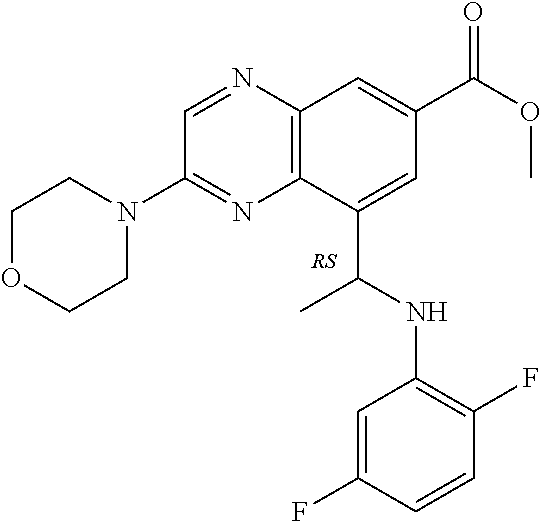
C12=C(N=CC(N3CCOCC3)=N1)C=C(C(OC)=O)C=C2C(C)NC1=C(F)C=CC(F)=C1
